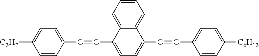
C1=CC(C#CC2=CC=C(C#CC3=CC=C([C6H13])C=C3)C3=CC=CC=C23)=CC=C1[C3H7]
